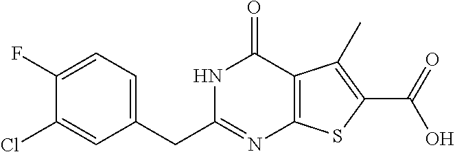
C1(CC2=NC3=C(C(=O)N2)C(C)=C(C(O)=O)S3)=CC=C(F)C(Cl)=C1
